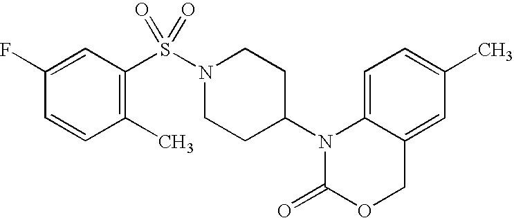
C1=C2C(=CC(C)=C1)COC(=O)N2C1CCN(S(=O)(=O)C2=C(C)C=CC(F)=C2)CC1
